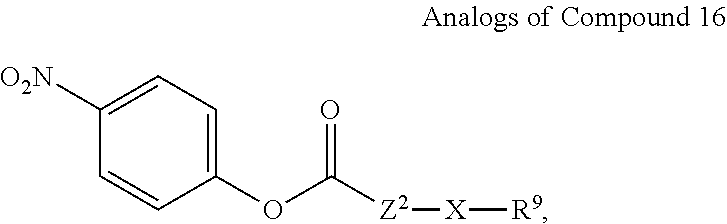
O(C([Z2][X][R9])=O)C1=CC=C([O2N])C=C1
